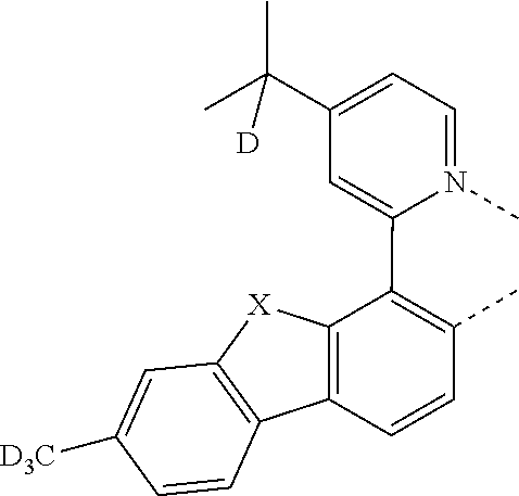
C1=N(C)C(C2=C(C)C=CC3=C2[X]C2=C3C=CC([D3C])=C2)=CC(C(C)(C)[D])=C1
